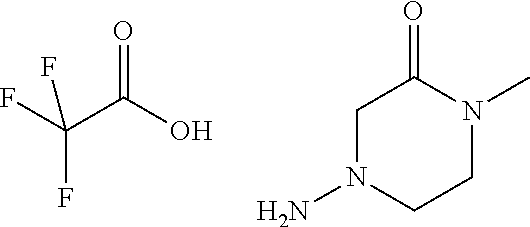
O=C(O)C(F)(F)F.C1N(N)CCN(C)C1=O
